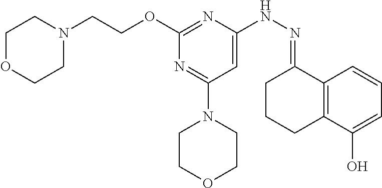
O(C1=NC(NN=C2CCCC3=C2C=CC=C3O)=CC(N2CCOCC2)=N1)CCN1CCOCC1
